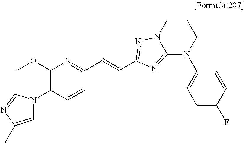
C1=C(C)N=CN1C1=C(OC)N=C(C=CC2=NN3C(=N2)N(C2=CC=C(F)C=C2)CCC3)C=C1
